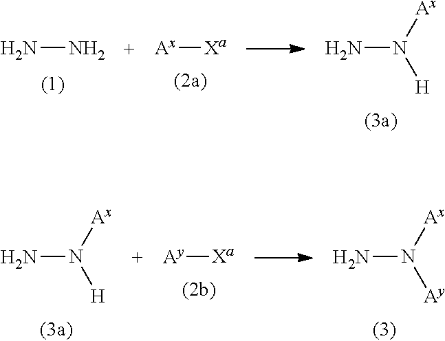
NN([Ax])[H].[Ax][Xa].NN.NN([Ax])[Ay].[Ay][Xa].NN([Ax])[H]
